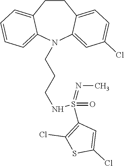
C1CC2=CC=C(Cl)C=C2N(CCCNS(C2=C(Cl)SC(Cl)=C2)(=O)=NC)C2=CC=CC=C12
